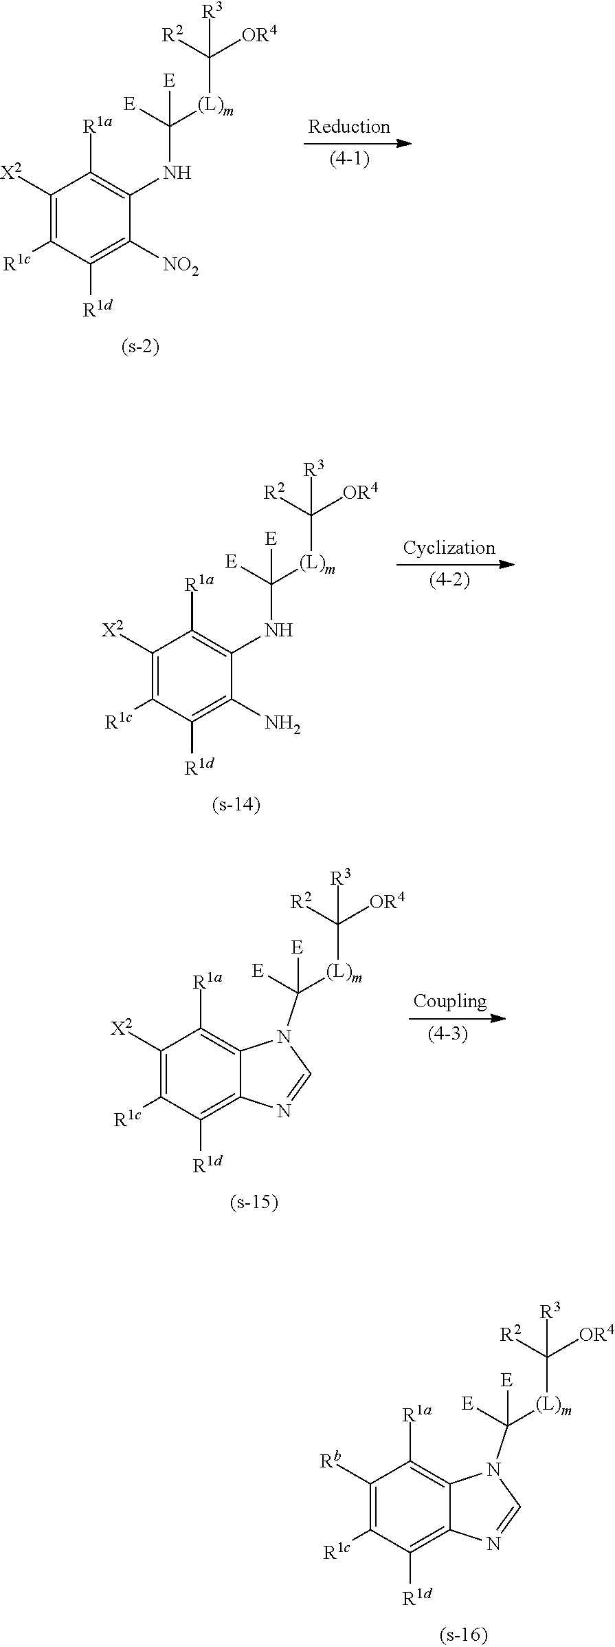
C1([X2])=C([R1c])C([R1d])=C([NO2])C(NC([E])([E])[(L)m]C([OR4])([R2])[R3])=C1[R1a].C1([X2])=C([R1c])C([R1d])=C(N)C(NC([E])([E])[(L)m]C([OR4])([R2])[R3])=C1[R1a].C1([Rb])=C([R1c])C([R1d])=C2C(=C1[R1a])N(C([E])([E])[(L)m]C([OR4])([R2])[R3])C=N2.C1([X2])=C([R1c])C([R1d])=C2C(=C1[R1a])N(C([E])([E])[(L)m]C([OR4])([R2])[R3])C=N2
